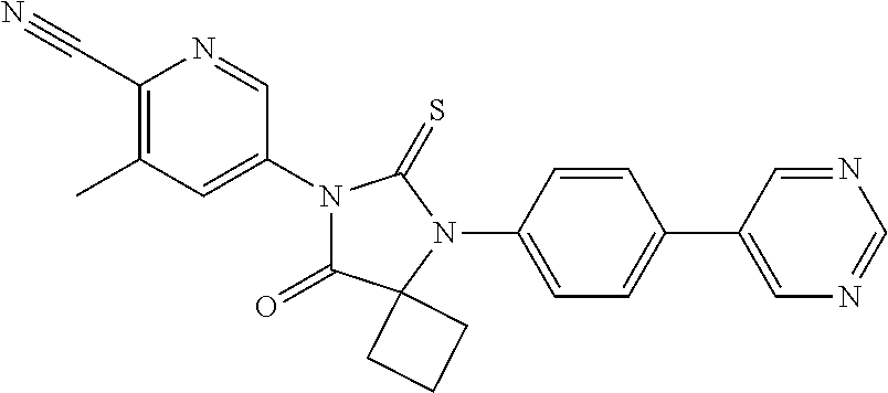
C1(C#N)=C(C)C=C(N2C(=O)C3(N(C4=CC=C(C5=CN=CN=C5)C=C4)C2=S)CCC3)C=N1
